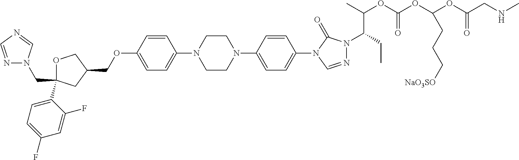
C(C1(C2=CC=C(F)C=C2F)OCC(COC2=CC=C(N3CCN(C4=CC=C(N5C=NN(C(CC)C(OC(OC(OC(CNC)=O)CCC[NaO3SO])=O)C)C5=O)C=C4)CC3)C=C2)C1)N1N=CN=C1
